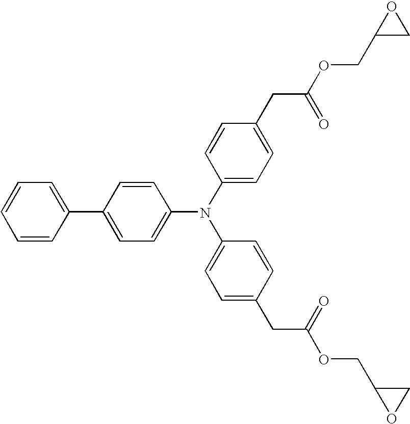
C1=CC(C2=CC=C(N(C3=CC=C(CC(OCC4CO4)=O)C=C3)C3=CC=C(CC(OCC4OC4)=O)C=C3)C=C2)=CC=C1
